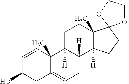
C1=CC2(C)C3([H])C([H])(C4([H])C(C)(CC3)C3(CC4)OCCO3)CC=C2CC1O
